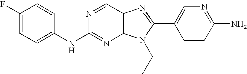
C1(F)=CC=C(NC2=NC3=C(C=N2)N=C(C2=CN=C(N)C=C2)N3CC)C=C1
